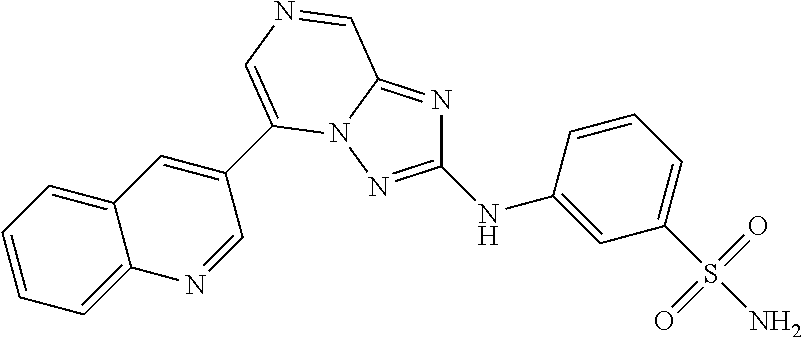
C1(NC2=CC(S(N)(=O)=O)=CC=C2)=NN2C(=N1)C=NC=C2C1=CC2=CC=CC=C2N=C1
